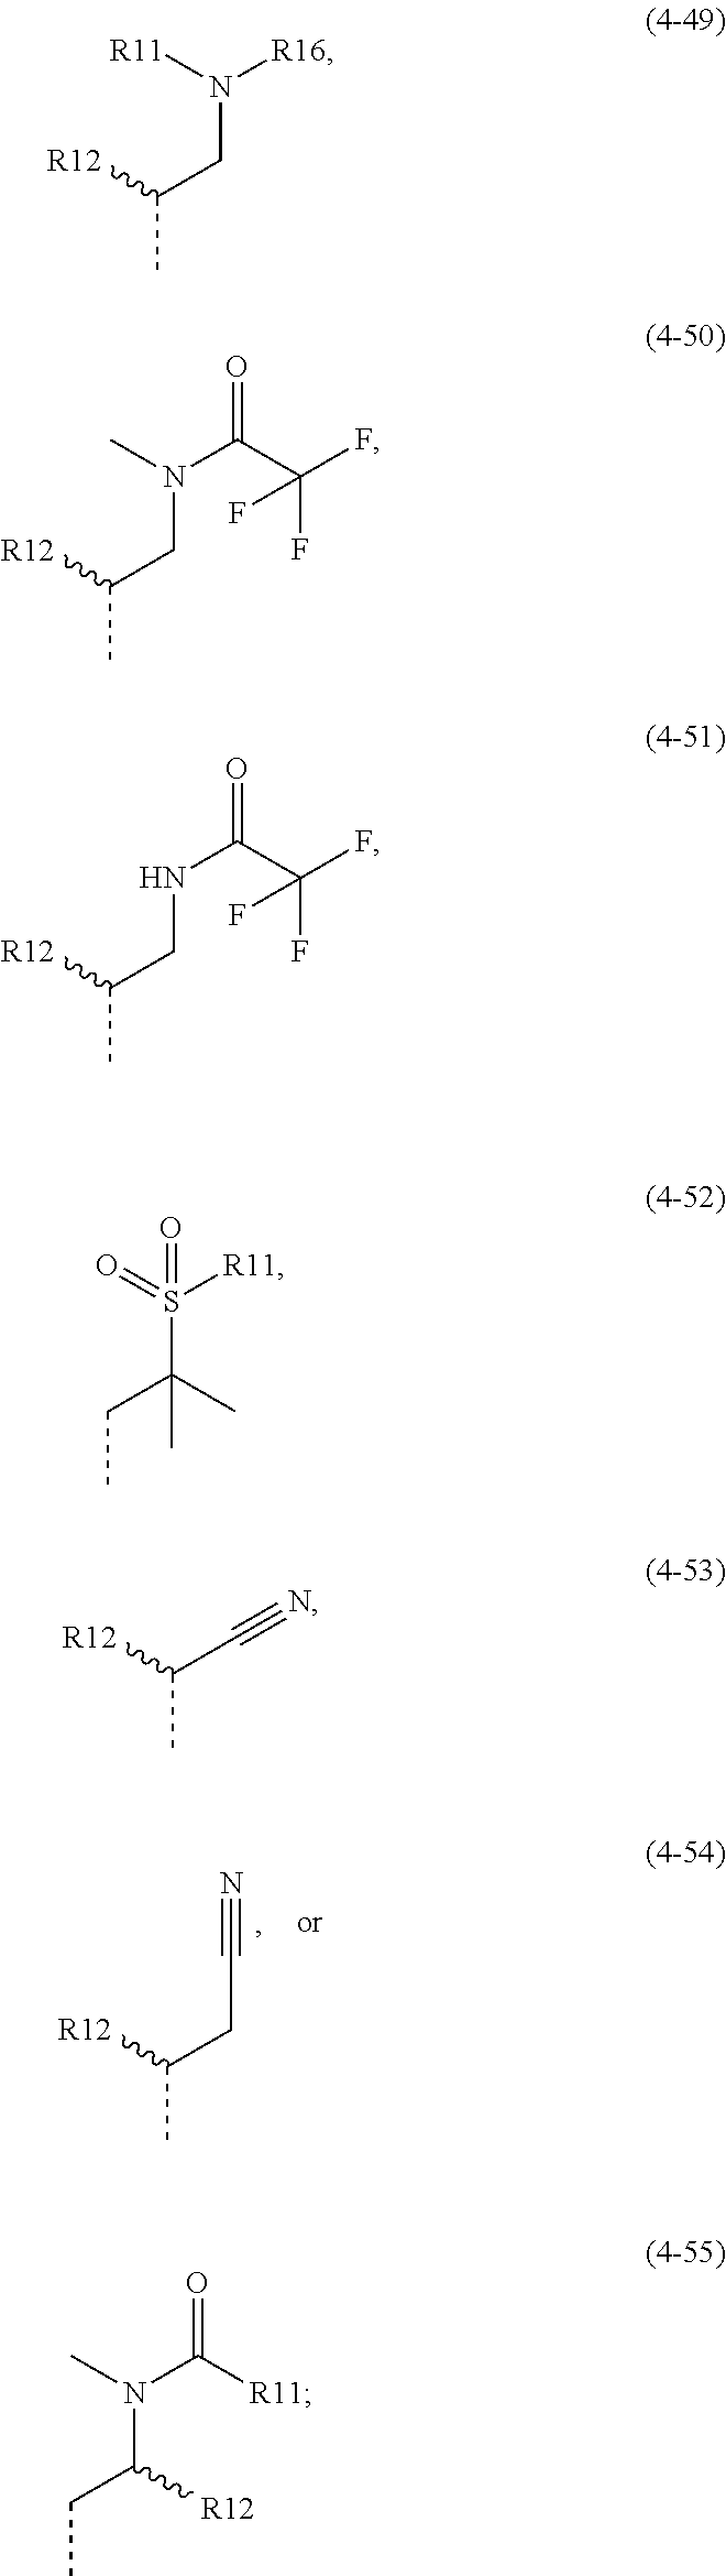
CC(CC#N)[R12].CC(CN([R16])[R11])[R12].CC(CN(C(C(F)(F)F)=O)C)[R12].CC(CNC(C(F)(F)F)=O)[R12].CCC(S(=O)([R11])=O)(C)C.CC(C#N)[R12].N(C(CC)[R12])(C)C([R11])=O
